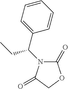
C1(=O)N(C(C2=CC=CC=C2)CC)C(=O)CO1
